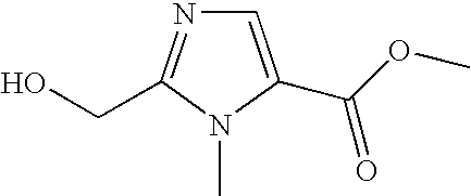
C1=C(C(OC)=O)N(C)C(CO)=N1
